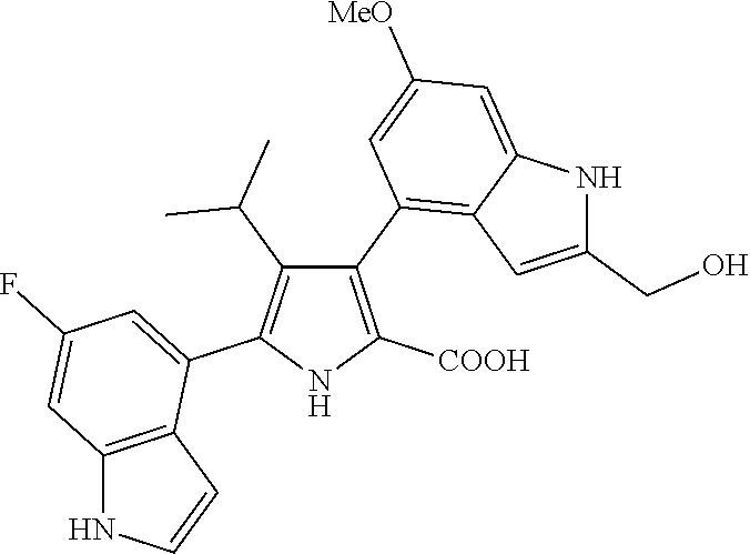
C1(C2=C3C(=CC([MeO])=C2)NC(CO)=C3)=C([COOH])NC(C2=CC(F)=CC3=C2C=CN3)=C1C(C)C
